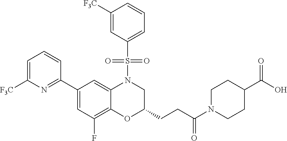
C1=C([F3C])N=C(C2=CC(F)=C3C(=C2)N(S(C2=CC=CC([F3C])=C2)(=O)=O)CC(CCC(N2CCC(C(O)=O)CC2)=O)O3)C=C1
